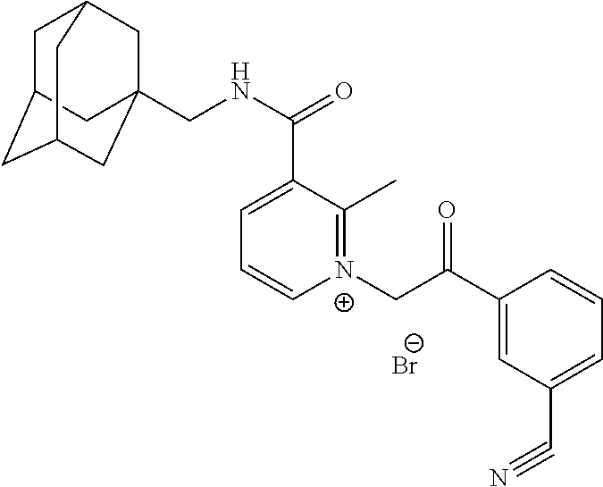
[N+]1(CC(C2=CC(C#N)=CC=C2)=O)=C(C)C(C(NCC23CC4CC(CC(C2)C4)C3)=O)=CC=C1.[Br-]
